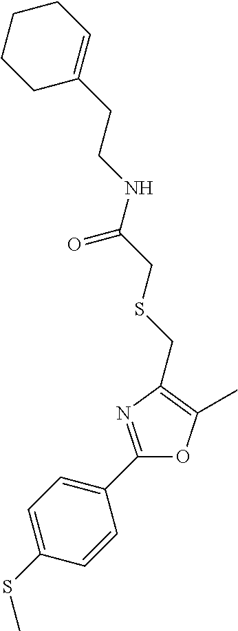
C1=C(SC)C=CC(C2=NC(CSCC(NCCC3=CCCCC3)=O)=C(C)O2)=C1
